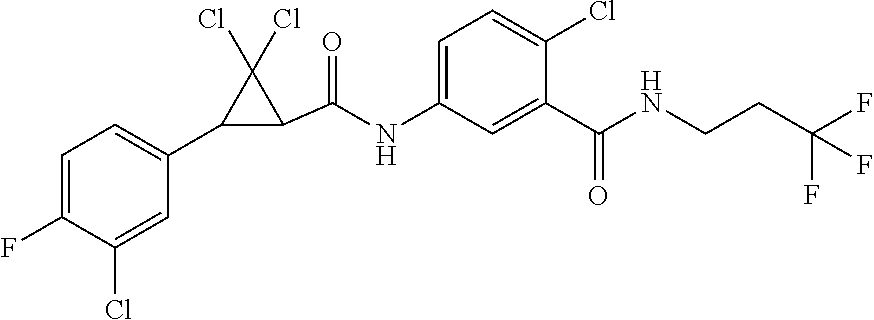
C1=C(F)C(Cl)=CC(C2C(C(=O)NC3=CC=C(Cl)C(C(=O)NCCC(F)(F)F)=C3)C2(Cl)Cl)=C1
